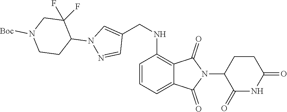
C1(=O)NC(=O)CCC1N1C(=O)C2=C(NCC3=CN(C4C(F)(F)CN([Boc])CC4)N=C3)C=CC=C2C1=O
